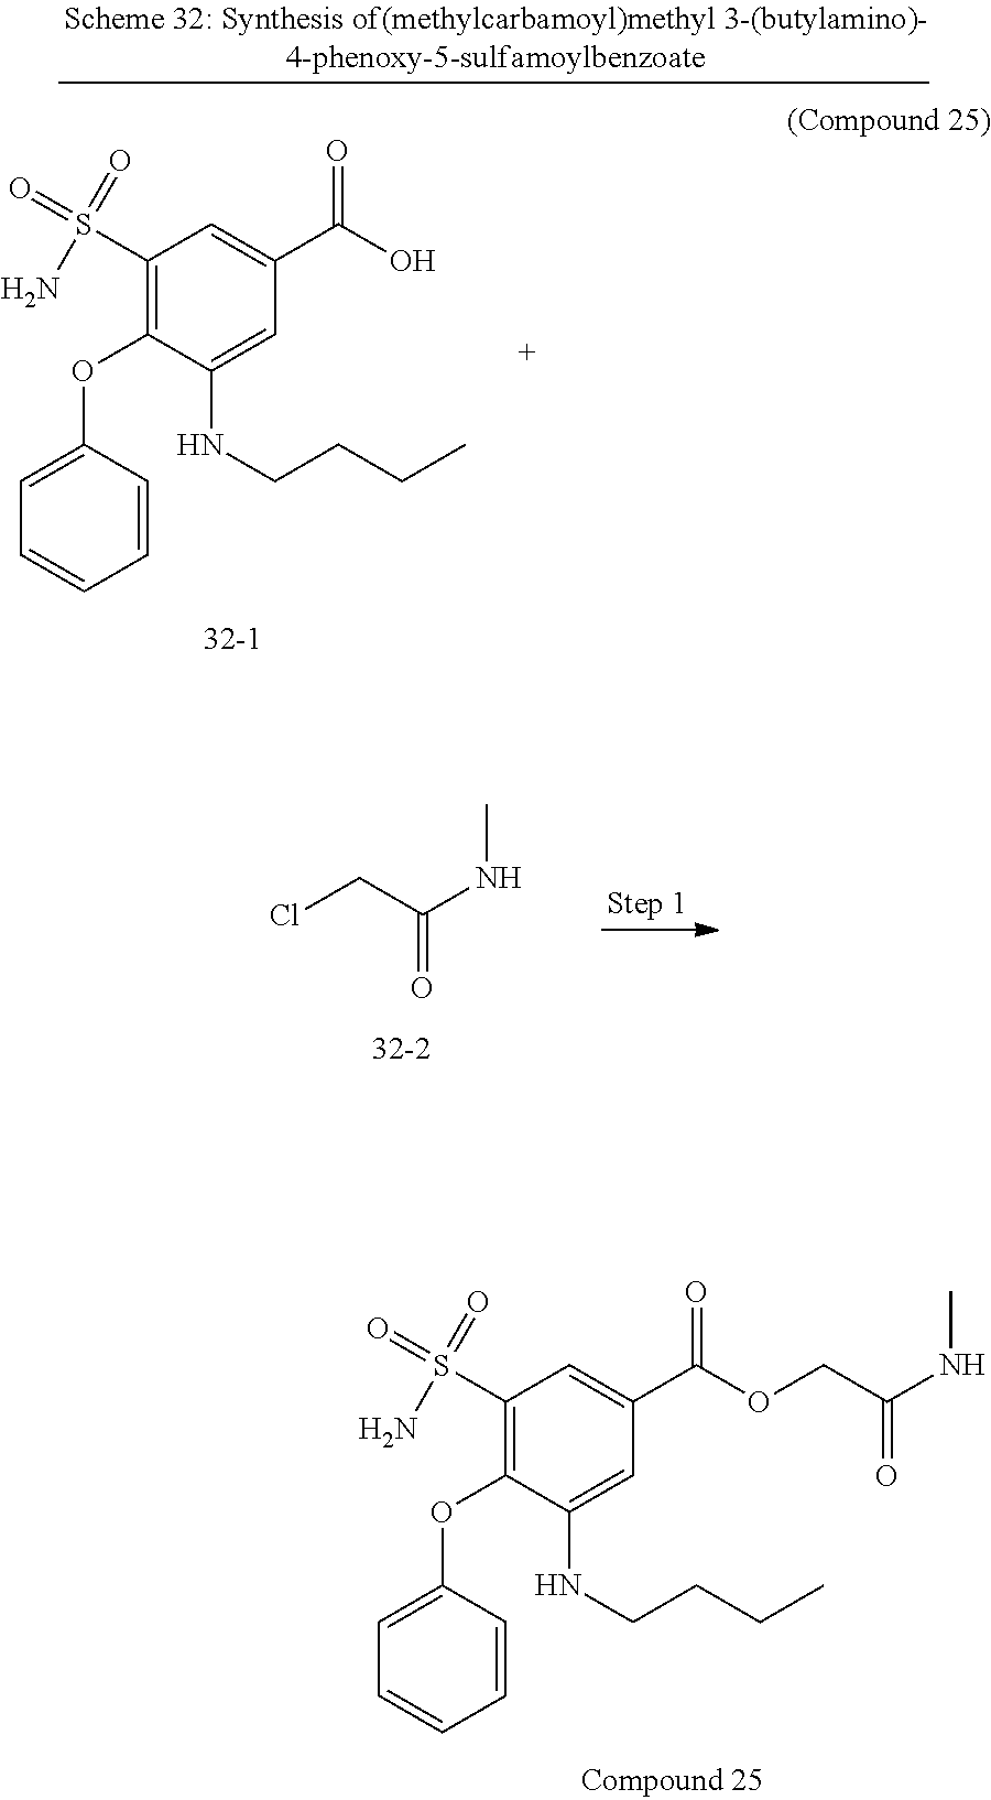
C(C(NC)=O)Cl.C1(S(N)(=O)=O)=C(OC2=CC=CC=C2)C(NCCCC)=CC(C(=O)O)=C1.C1(S(N)(=O)=O)=C(OC2=CC=CC=C2)C(NCCCC)=CC(C(=O)OCC(NC)=O)=C1
